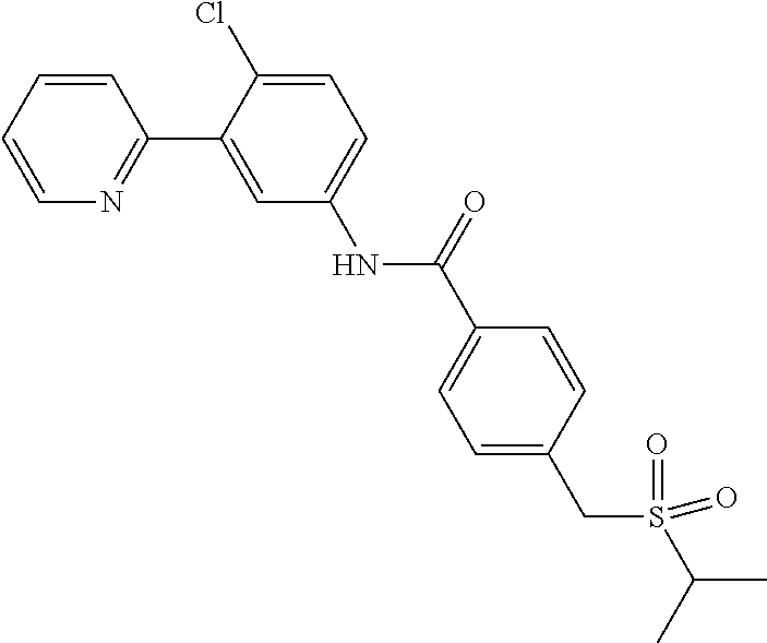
C1=CC=CN=C1C1=CC(NC(C2=CC=C(CS(=O)(=O)C(C)C)C=C2)=O)=CC=C1Cl
